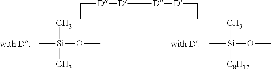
C[Si](C)(C)OC.C1[D][D][D][D]CCC1.C[Si]([C8H17])(C)OC
